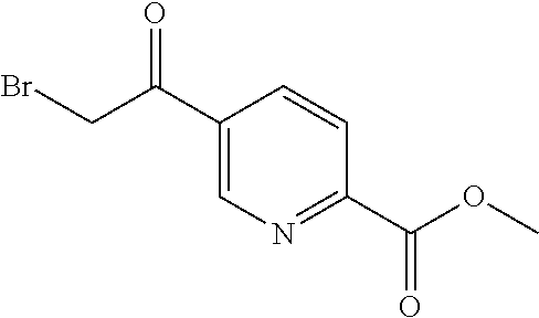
C1(C(CBr)=O)=CN=C(C(OC)=O)C=C1
